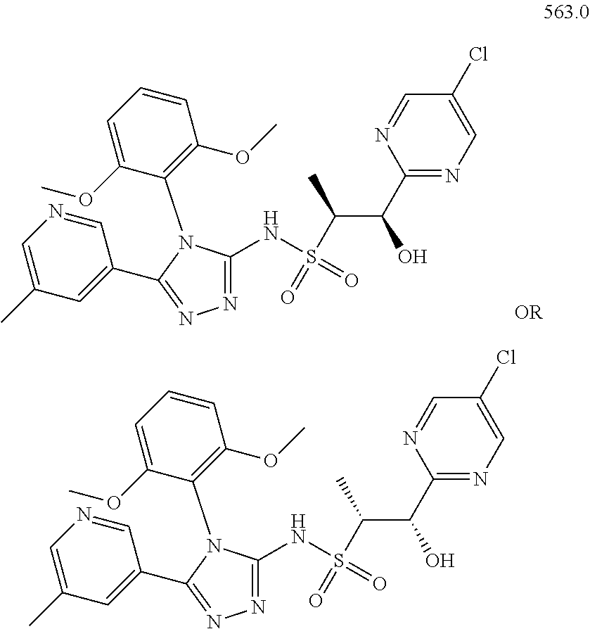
N1=C(NS(C(C(C2=NC=C(Cl)C=N2)O)C)(=O)=O)N(C2=C(OC)C=CC=C2OC)C(C2=CC(C)=CN=C2)=N1.N1=C(NS(C(C(C2=NC=C(Cl)C=N2)O)C)(=O)=O)N(C2=C(OC)C=CC=C2OC)C(C2=CC(C)=CN=C2)=N1
